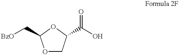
O1CC(C(O)=O)OC1C[BzO]
